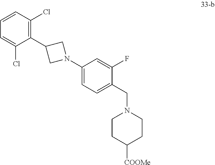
C1=CC(Cl)=C(C2CN(C3=CC=C(CN4CCC([COOMe])CC4)C(F)=C3)C2)C(Cl)=C1
